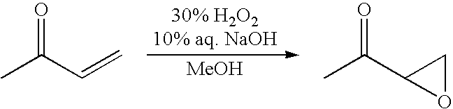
[MeOH].CC(C=C)=O.CC(C1OC1)=O
